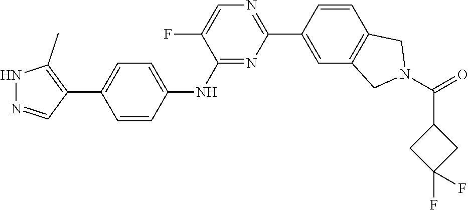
N1N=CC(C2=CC=C(NC3=NC(C4=CC5=C(C=C4)CN(C(=O)C4CC(F)(F)C4)C5)=NC=C3F)C=C2)=C1C
